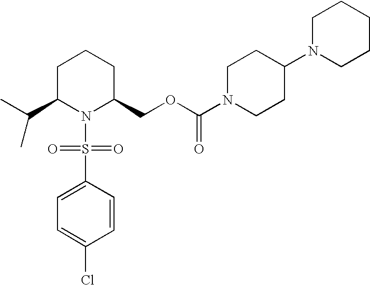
CC(C1CCCC(COC(N2CCC(N3CCCCC3)CC2)=O)N1S(=O)(=O)C1=CC=C(Cl)C=C1)C
